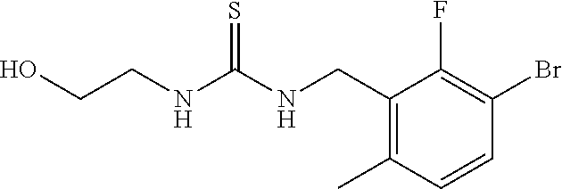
C1(CNC(NCCO)=S)=C(C)C=CC(Br)=C1F
